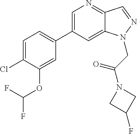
C1=C(C2=CC=C(Cl)C(OC(F)F)=C2)C=C2C(=N1)C=NN2CC(=O)N1CC(F)C1
